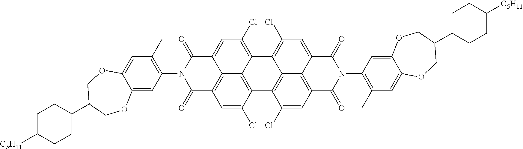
C12=C3C(=C(Cl)C=C4C3=C(C=C1Cl)C(=O)N(C1=C(C)C=C3C(=C1)OCC(C1CCC([C5H11])CC1)CO3)C4=O)C1=C(Cl)C=C3C4=C(C=C(Cl)C2=C14)C(=O)N(C1=C(C)C=C2C(=C1)OCC(C1CCC([C5H11])CC1)CO2)C3=O
